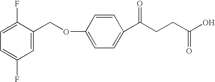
C1=C(COC2=CC=C(C(CCC(O)=O)=O)C=C2)C(F)=CC=C1F
